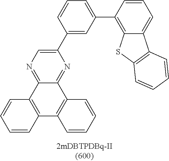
C1(C2=CC(C3=C4C(=CC=C3)C3=C(S4)C=CC=C3)=CC=C2)=CN=C2C(=N1)C1=C(C3=C2C=CC=C3)C=CC=C1
